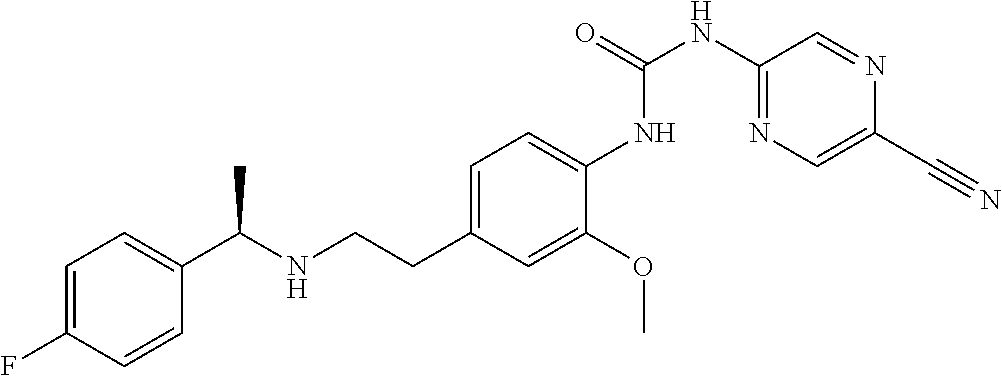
C1=C(F)C=CC(C(NCCC2=CC=C(NC(NC3=NC=C(C#N)N=C3)=O)C(OC)=C2)C)=C1
